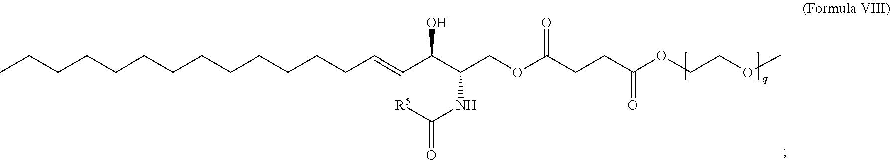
CCCCCCCCCCCCCC=CC(C(COC(CCC(OCCOC)=O)=O)NC(=O)[R5])O
